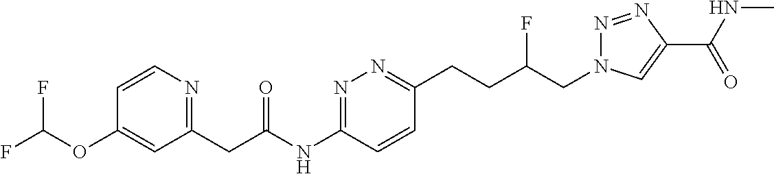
C1(CC(NC2=NN=C(CCC(CN3N=NC(C(NC)=O)=C3)F)C=C2)=O)=NC=CC(OC(F)F)=C1
